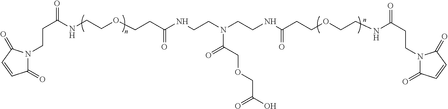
C1(=O)N(CCC(NCCOCCC(NCCN(CCNC(CCOCCNC(CCN2C(=O)C=CC2=O)=O)=O)C(=O)COCC(=O)O)=O)=O)C(=O)C=C1
